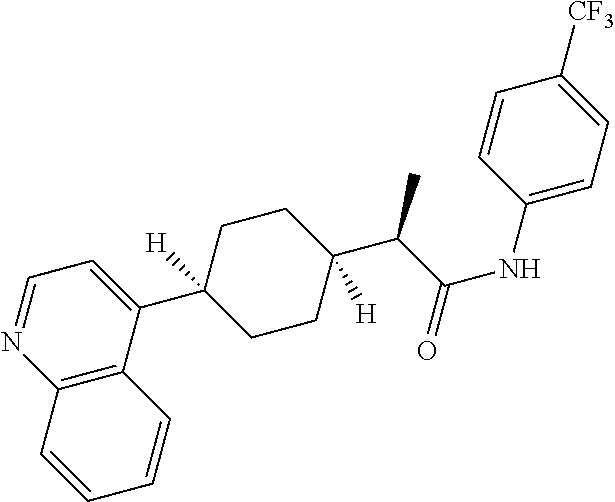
C12=C(C(C3([H])CCC(C(C(NC4=CC=C([CF3])C=C4)=O)C)([H])CC3)=CC=N1)C=CC=C2
